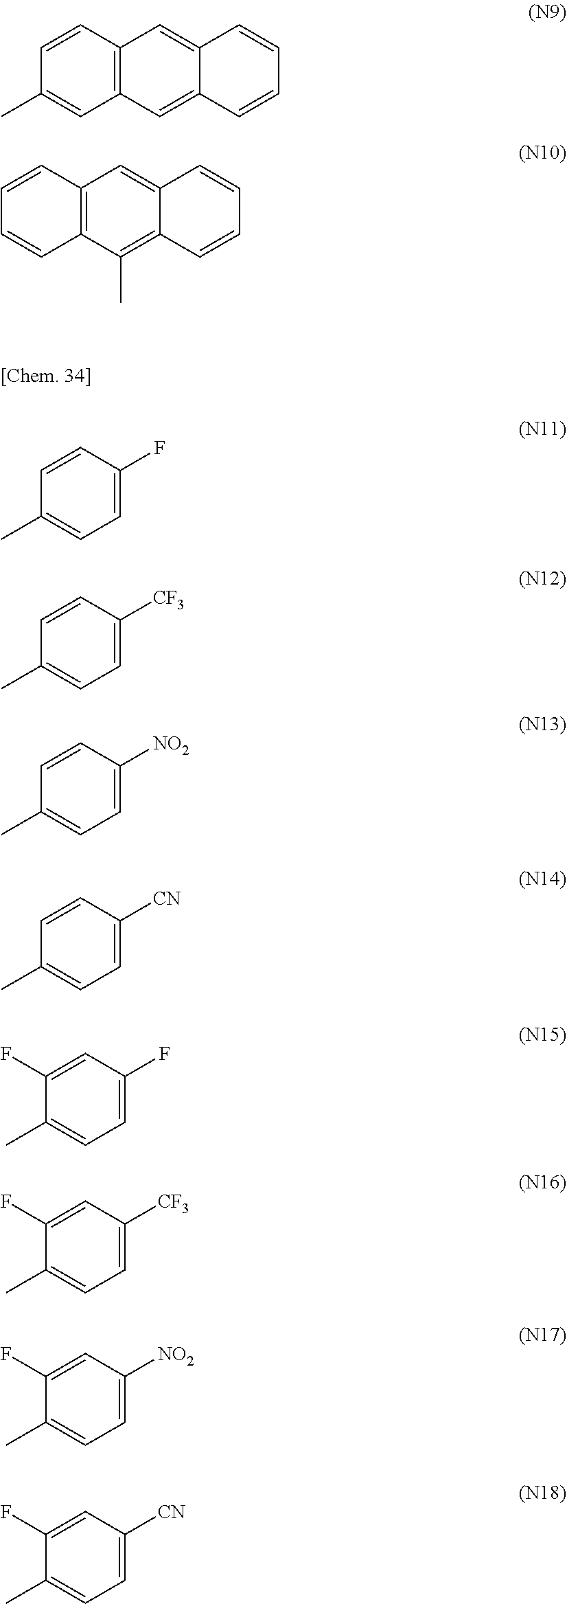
C12=C(C=C3C(=C1)C=CC=C3)C=C(C)C=C2.C12=C(C(C)=C3C(=C1)C=CC=C3)C=CC=C2.C1=CC(F)=CC=C1C.C1=CC([CF3])=CC=C1C.C1=CC([NO2])=CC=C1C.C1=CC([CN])=CC=C1C.C1(F)=CC(F)=CC=C1C.C1(F)=CC([CF3])=CC=C1C.C1(F)=CC([NO2])=CC=C1C.C1(F)=CC([CN])=CC=C1C
